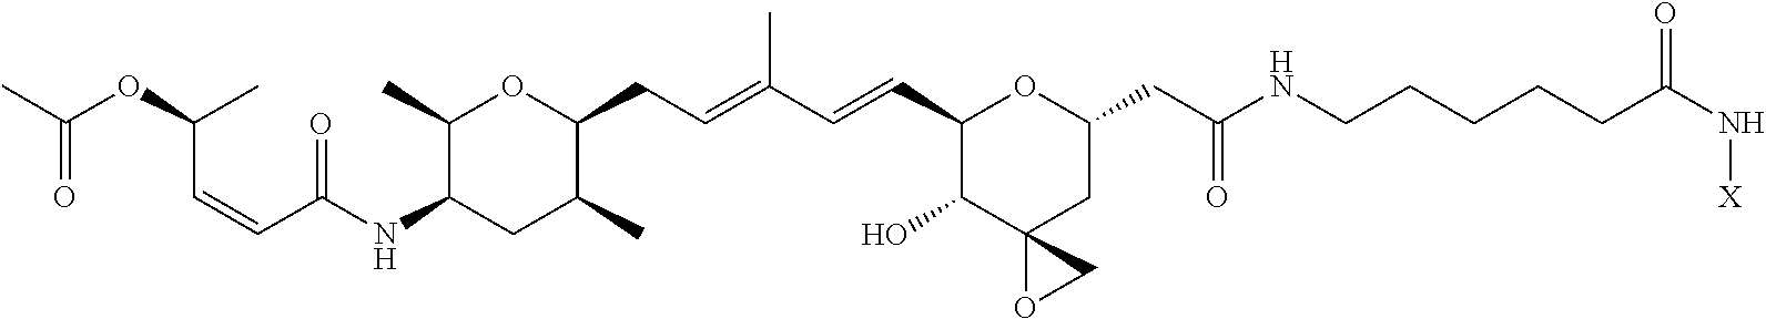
C1(C)C(NC(=O)C=CC(C)OC(=O)C)CC(C)C(CC=C(C)C=CC2C(O)C3(CC(CC(=O)NCCCCCC(N[X])=O)O2)OC3)O1
